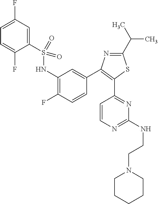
N1=C(C(C)C)SC(C2=NC(NCCN3CCCCC3)=NC=C2)=C1C1=CC(NS(C2=CC(F)=CC=C2F)(=O)=O)=C(F)C=C1
